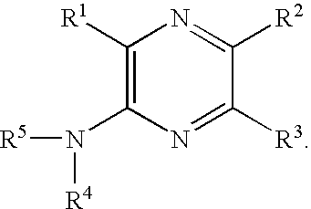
C1([R1])=C(N([R5])[R4])N=C([R3])C([R2])=N1
